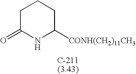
C1C(=O)NC([CONH(CH2)11CH3])CC1
